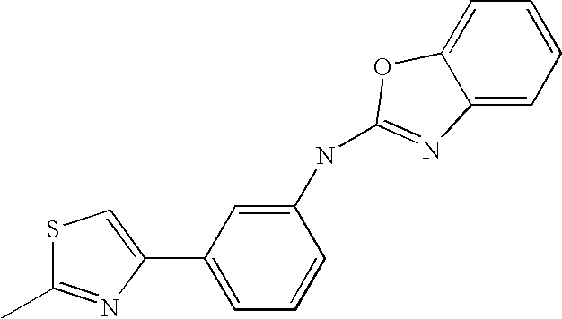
S1C(C)=NC(C2=CC=CC(NC3=NC4=CC=CC=C4O3)=C2)=C1
